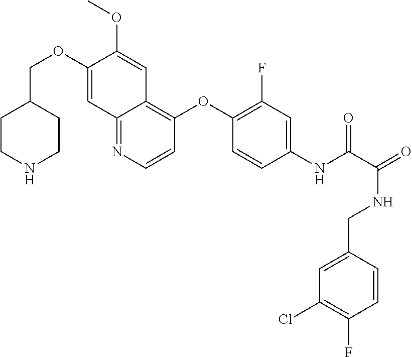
C1CNCCC1COC1=CC2=NC=CC(OC3=C(F)C=C(NC(=O)C(NCC4=CC(Cl)=C(F)C=C4)=O)C=C3)=C2C=C1OC
